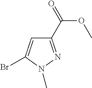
C1(C(=O)OC)=NN(C)C(Br)=C1
